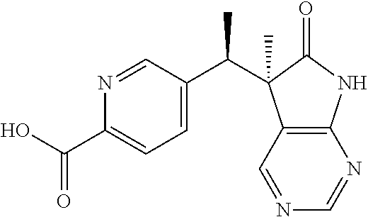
C1=C(C(C)C2(C)C3=C(NC2=O)N=CN=C3)C=NC(C(O)=O)=C1
